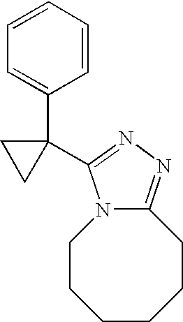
C1=C(C2(C3=NN=C4N3CCCCCC4)CC2)C=CC=C1
